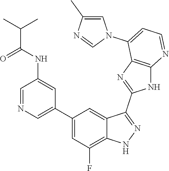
C1=NC=C(C2=CC(F)=C3C(=C2)C(C2=NC4=C(N2)N=CC=C4N2C=C(C)N=C2)=NN3)C=C1NC(C(C)C)=O
